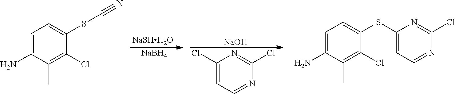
C1=C(N)C(C)=C(Cl)C(SC#N)=C1.[NaSHH2O].[NaBH4].C1(Cl)=CC=NC(Cl)=N1.[NaOH].C1=C(N)C(C)=C(Cl)C(SC2=CC=NC(Cl)=N2)=C1
